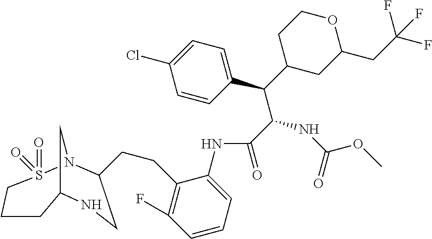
C(C(C1=CC=C(Cl)C=C1)C1CC(CC(F)(F)F)OCC1)(NC(=O)OC)C(=O)NC1=CC=CC(F)=C1CCC1N2S(=O)(=O)CCCC(C2)NC1
